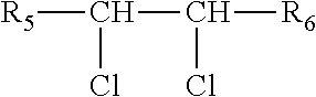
[R5]C(Cl)C(Cl)[R6]
